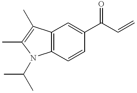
C12=C(C=C(C(C=C)=O)C=C1)C(C)=C(C)N2C(C)C
